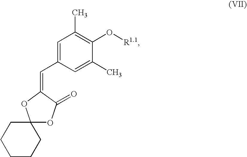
C1=C(C=C2C(=O)OC3(O2)CCCCC3)C=C(C)C(O[R1.1])=C1C
